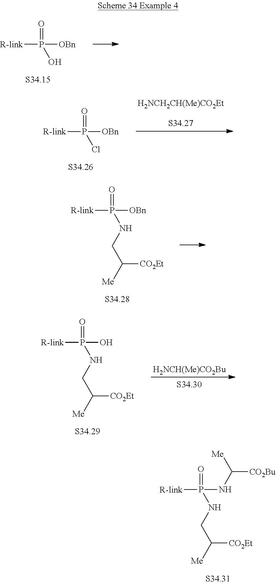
[R-link]P([OBn])(=O)O.[R-link]P([OBn])(=O)Cl.[H2NCH2CH(Me)CO2Et].[R-link]P(NC([CO2Bu])[Me])(=O)NCC([CO2Et])[Me].[R-link]P([OBn])(=O)NCC([CO2Et])[Me].[R-link]P(O)(=O)NCC([CO2Et])[Me].[H2NCH(Me)CO2Bu]
